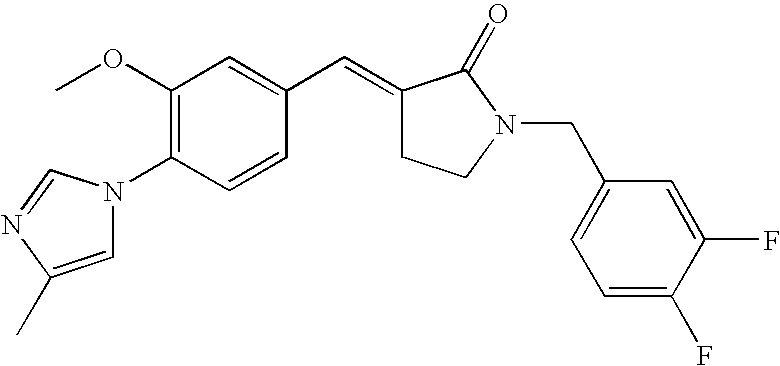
C1=CC(N2C=C(C)N=C2)=C(OC)C=C1C=C1CCN(CC2=CC=C(F)C(F)=C2)C1=O
